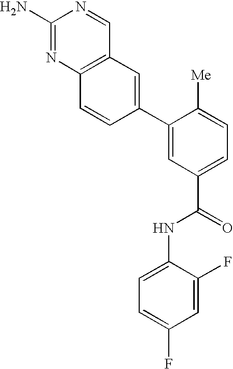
C12=C(C=NC(N)=N1)C=C(C1=CC(C(=O)NC3=CC=C(F)C=C3F)=CC=C1[Me])C=C2
